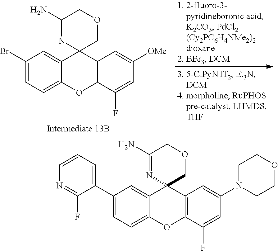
C1(Br)=CC=C2C(=C1)C1(C3=C(O2)C(F)=CC([OMe])=C3)COCC(N)=N1.C1(C2=CC=CN=C2F)=CC=C2C(=C1)C1(C3=C(O2)C(F)=CC(N2CCOCC2)=C3)COCC(N)=N1
